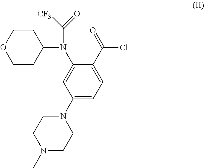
O=C(C1=CC=C(N2CCN(C)CC2)C=C1N(C1CCOCC1)C([CF3])=O)Cl
